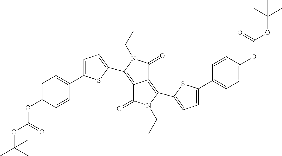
C12=C(C3=CC=C(C4=CC=C(OC(=O)OC(C)(C)C)C=C4)S3)N(CC)C(=O)C1=C(C1=CC=C(C3=CC=C(OC(=O)OC(C)(C)C)C=C3)S1)N(CC)C2=O
